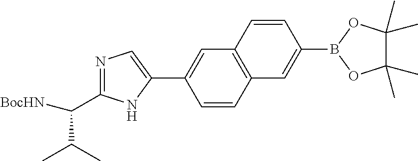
N1=C(C([BocHN])C(C)C)NC(C2=CC3=C(C=C2)C=C(B2OC(C)(C)C(C)(C)O2)C=C3)=C1
